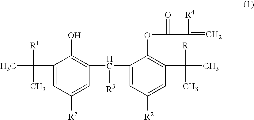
C1(C([R1])(C)C)=CC([R2])=CC(C(C2=CC([R2])=CC(C([R1])(C)C)=C2OC(=O)C([R4])=C)[R3])=C1O
